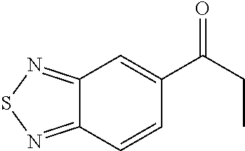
C12=NSN=C1C=CC(C(=O)CC)=C2
